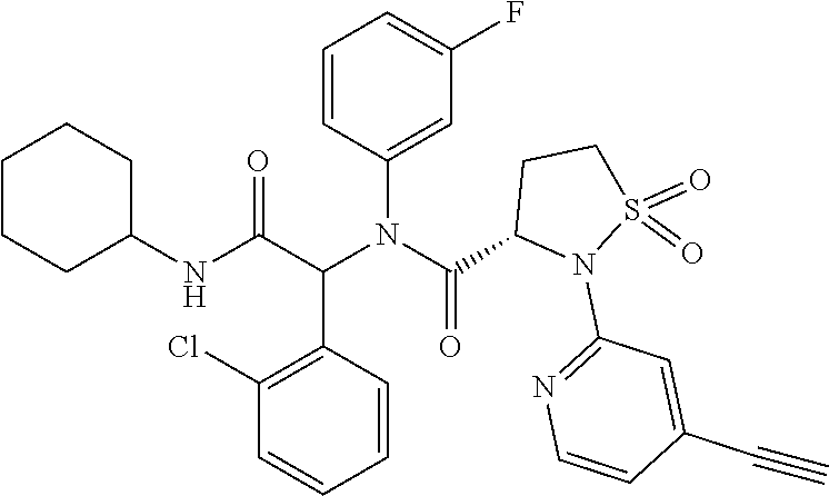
C1=C(N(C(=O)C2CCS(=O)(=O)N2C2=NC=CC(C#C)=C2)C(C2=C(Cl)C=CC=C2)C(=O)NC2CCCCC2)C=CC=C1F
